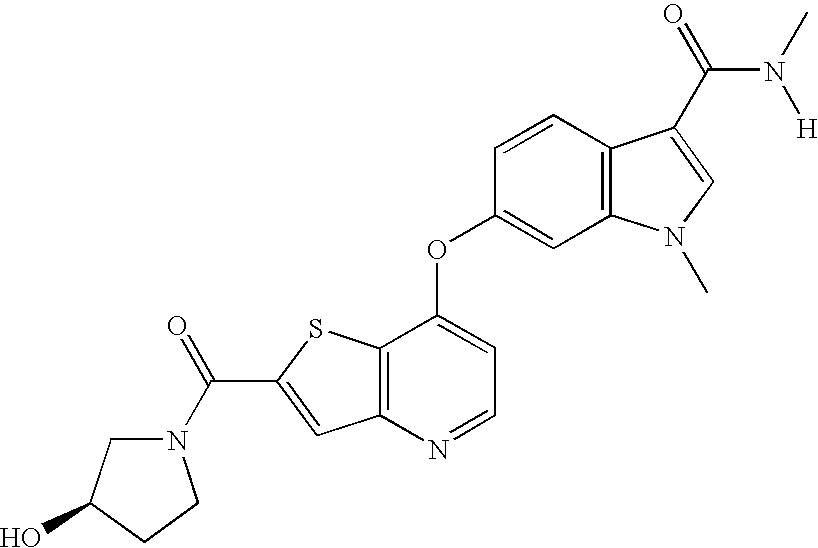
N1(C(=O)C2=CC3=C(S2)C(OC2=CC4=C(C=C2)C(C(=O)N(C)[H])=CN4C)=CC=N3)CC(O)CC1
